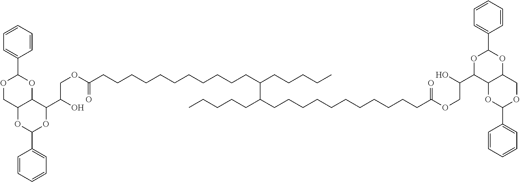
C1=CC=CC(C2OCC3C(O2)C(C(COC(=O)CCCCCCCCCCCC(CCCCC)C(CCCCCCCCCCCC(OCC(C2C4C(OC(C5=CC=CC=C5)O2)COC(C2=CC=CC=C2)O4)O)=O)CCCCC)O)OC(C2=CC=CC=C2)O3)=C1
